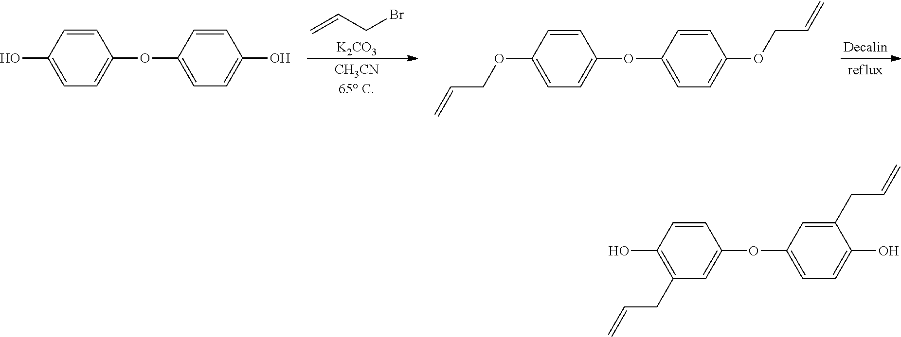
OC1=C(CC=C)C=C(OC2=CC=C(O)C(CC=C)=C2)C=C1.C=CCBr.[K2CO3].C1(O)=CC=C(OC2=CC=C(O)C=C2)C=C1.O(C1=CC=C(OC2=CC=C(OCC=C)C=C2)C=C1)CC=C
